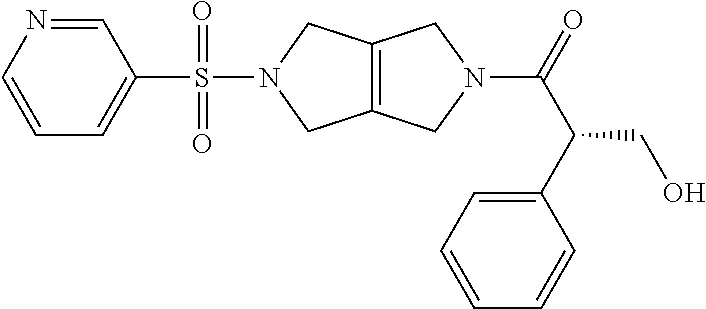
C1=CN=CC(S(N2CC3=C(C2)CN(C(=O)C(C2=CC=CC=C2)CO)C3)(=O)=O)=C1
